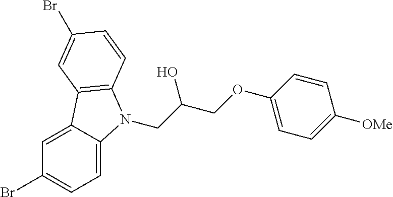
C1=C2C(=CC(Br)=C1)C1=C(N2CC(COC2=CC=C([OMe])C=C2)O)C=CC(Br)=C1
